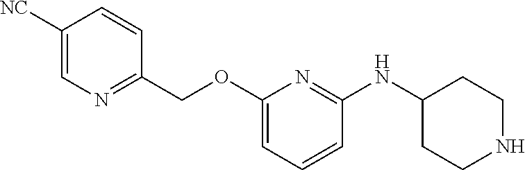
C1([NC])=CN=C(COC2=CC=CC(NC3CCNCC3)=N2)C=C1
